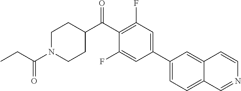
C1(C(C2CCN(C(CC)=O)CC2)=O)=C(F)C=C(C2=CC=C3C(=C2)C=CN=C3)C=C1F
